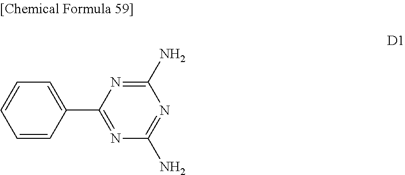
C1=CC=CC(C2=NC(N)=NC(N)=N2)=C1
